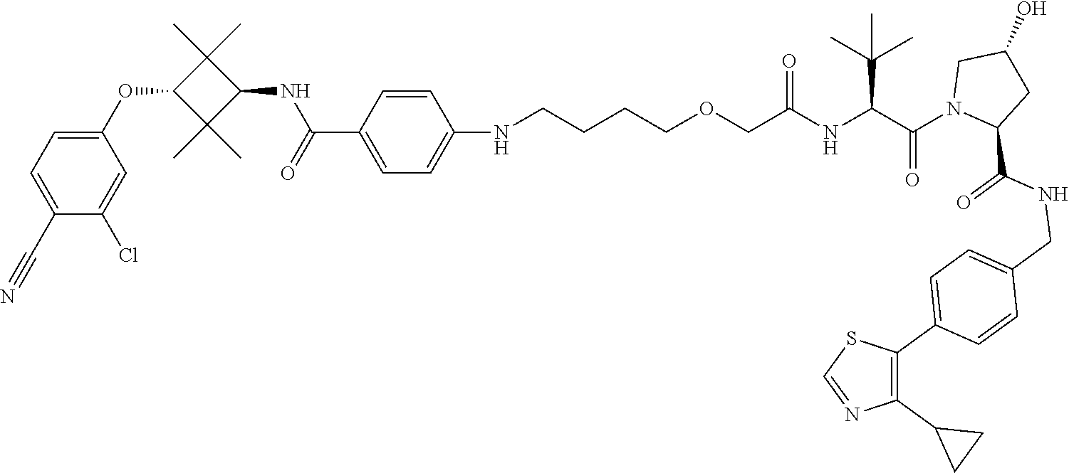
C(C1=CC=C(NCCCCOCC(NC(C(N2CC(O)CC2C(NCC2=CC=C(C3=C(C4CC4)N=CS3)C=C2)=O)=O)C(C)(C)C)=O)C=C1)(=O)NC1C(C)(C)C(OC2=CC=C(C#N)C(Cl)=C2)C1(C)C
